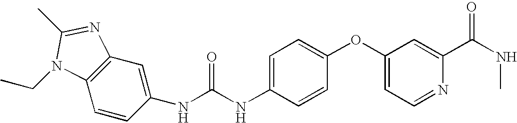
C1(NC(NC2=CC=C(OC3=CC=NC(C(NC)=O)=C3)C=C2)=O)=CC2=C(C=C1)N(CC)C(C)=N2
